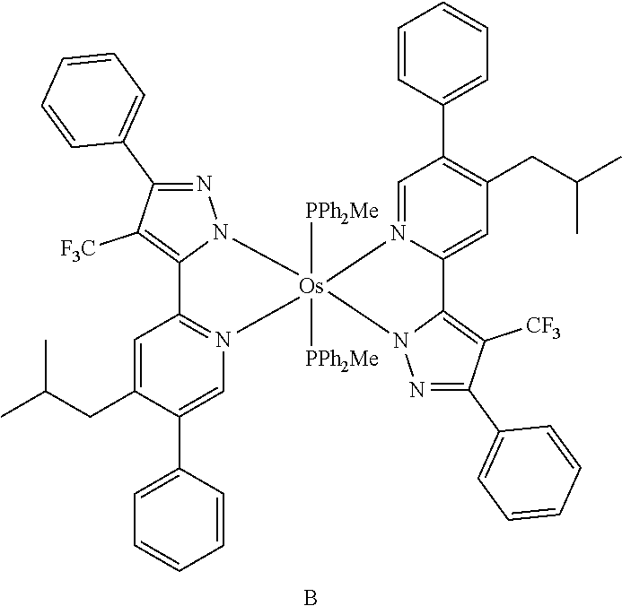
C1=N2C(=CC(CC(C)C)=C1C1=CC=CC=C1)C1=C([CF3])C(C3=CC=CC=C3)=NN1[Os]21([PPh2Me])([PPh2Me])N2C(=C([F3C])C(C3=CC=CC=C3)=N2)C2=N1C=C(C1=CC=CC=C1)C(CC(C)C)=C2.B
